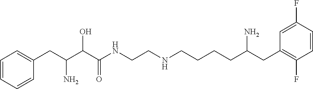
C1=CC=CC(CC(C(C(NCCNCCCCC(CC2=C(F)C=CC(F)=C2)N)=O)O)N)=C1
